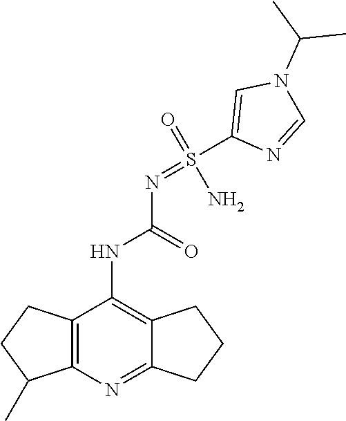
C12=C(N=C3C(=C1NC(N=S(C1=CN(C(C)C)C=N1)(N)=O)=O)CCC3)C(C)CC2
